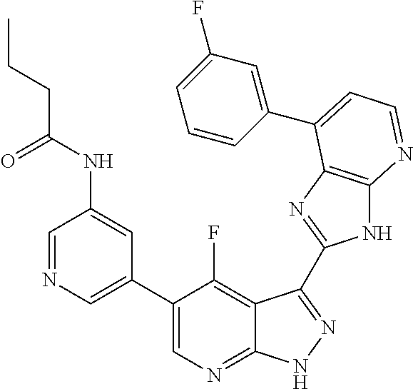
C1=NC=C(C2=CN=C3C(=C2F)C(C2=NC4=C(N2)N=CC=C4C2=CC(F)=CC=C2)=NN3)C=C1NC(CCC)=O
